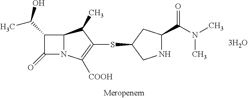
C12N(C([COOH])=C(SC3CNC(C(N(C)C)=O)C3)C1C)C(=O)C2C(O)C
